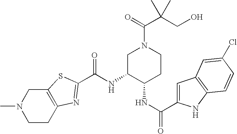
C1C2=C(CN(C)C1)SC(C(=O)NC1C(NC(C3=CC4=C(N3)C=CC(Cl)=C4)=O)CCN(C(C(CO)(C)C)=O)C1)=N2
